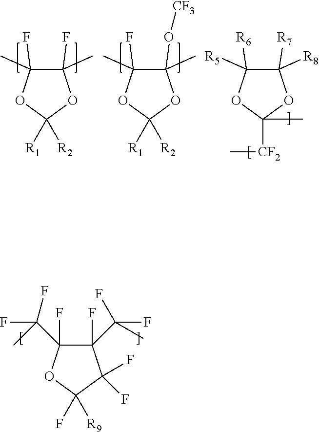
C1(C)(F)C(F)(C)OC([R1])([R2])O1.C1(C)(O[CF3])C(F)(C)OC([R1])([R2])O1.C1([R8])([R7])C([R6])([R5])OC(C)([CF2]C)O1.C1(F)(C(F)(F)C)C(F)(C(F)(F)C)OC(F)([R9])C1(F)F
